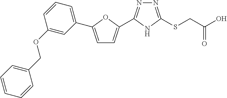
N1=C(C2=CC=C(C3=CC=CC(OCC4=CC=CC=C4)=C3)O2)NC(SCC(O)=O)=N1
